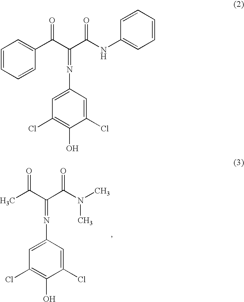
C1=CC=CC(C(C(C(NC2=CC=CC=C2)=O)=NC2=CC(Cl)=C(O)C(Cl)=C2)=O)=C1.C(C(C(N(C)C)=O)=NC1=CC(Cl)=C(O)C(Cl)=C1)(=O)C
